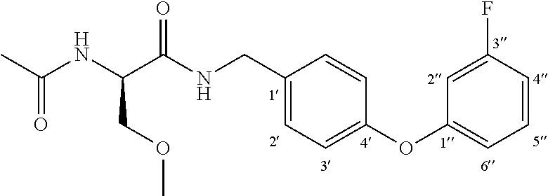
C1(CNC(C(NC(C)=O)COC)=O)=CC=C(OC2=CC=CC(F)=C2)C=C1
